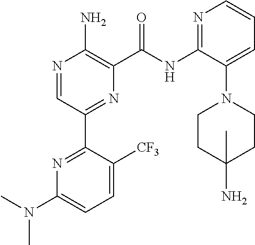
N1=CC(C2=NC(N(C)C)=CC=C2[CF3])=NC(C(NC2=NC=CC=C2N2CCC(N)(C)CC2)=O)=C1N
